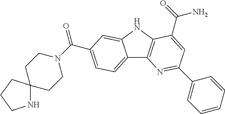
C12=CC=C(C(=O)N3CCC4(CC3)NCCC4)C=C1NC1=C2N=C(C2=CC=CC=C2)C=C1C(=O)N
